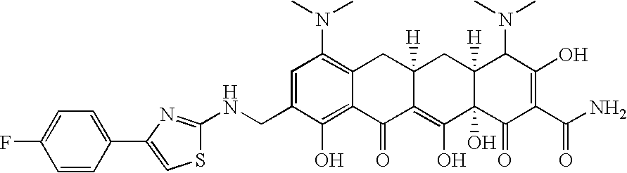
N(CC1=CC(N(C)C)=C2C(=C1O)C(=O)C1=C(O)C3(O)C([H])(CC1([H])C2)C(N(C)C)C(O)=C(C(N)=O)C3=O)C1=NC(C2=CC=C(F)C=C2)=CS1
